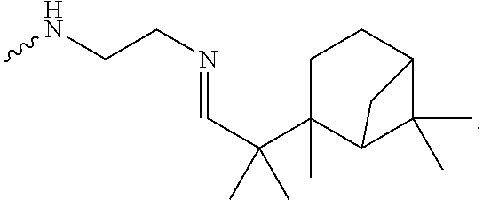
CNCCN=CC(C)(C)C1(C)CCC2C(C)(C)C1C2
